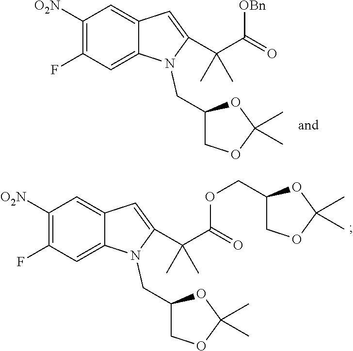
[O2N]C1=C(F)C=C2C(=C1)C=C(C(C(=O)[OBn])(C)C)N2CC1COC(C)(C)O1.[O2N]C1=C(F)C=C2C(=C1)C=C(C(C(=O)OCC1COC(C)(C)O1)(C)C)N2CC1COC(C)(C)O1
